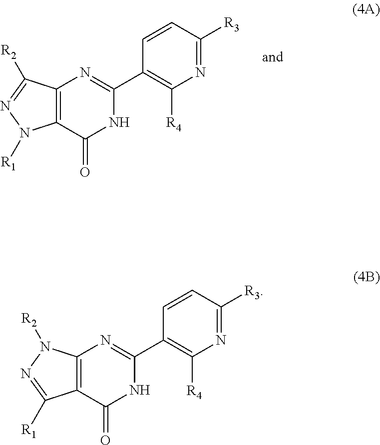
N1=C([R3])C=CC(C2=NC3=C(C(=O)N2)N([R1])N=C3[R2])=C1[R4].N1=C([R3])C=CC(C2=NC3=C(C(=O)N2)C([R1])=NN3[R2])=C1[R4]
